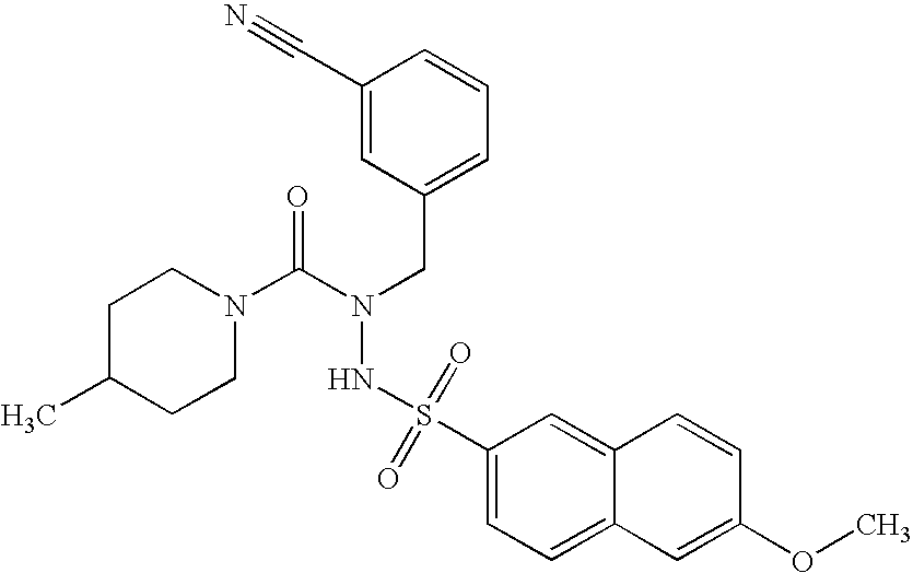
C1(C#N)=CC(CN(C(=O)N2CCC(C)CC2)NS(C2=CC=C3C(=C2)C=CC(OC)=C3)(=O)=O)=CC=C1
